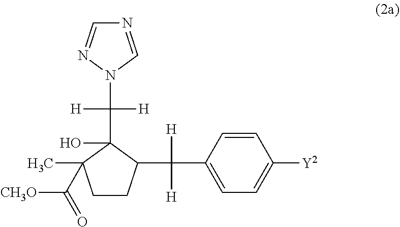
N1=CN(C([H])(C2(O)C(C)(C([CH3O])=O)CCC2C([H])([H])C2=CC=C([Y2])C=C2)[H])N=C1
